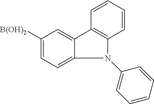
C1([B(OH)2])=CC=C2C(=C1)C1=C(N2C2=CC=CC=C2)C=CC=C1
